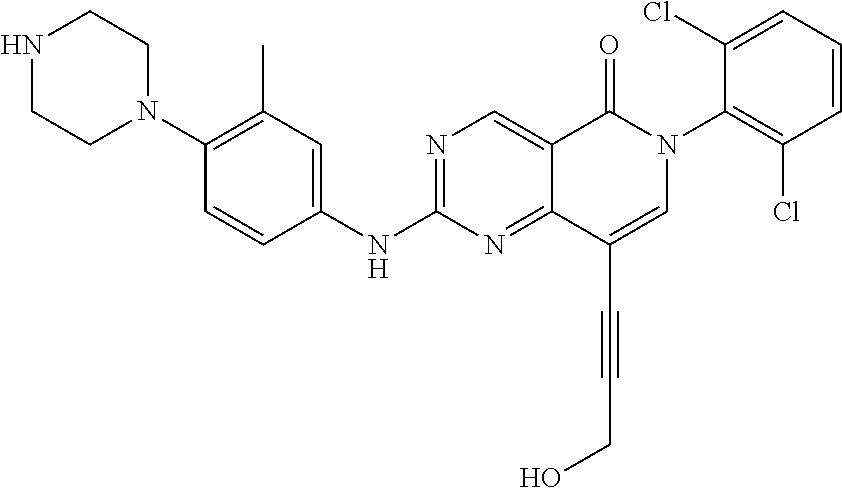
N1CCN(C2=C(C)C=C(NC3=NC=C4C(=N3)C(C#CCO)=CN(C3=C(Cl)C=CC=C3Cl)C4=O)C=C2)CC1
